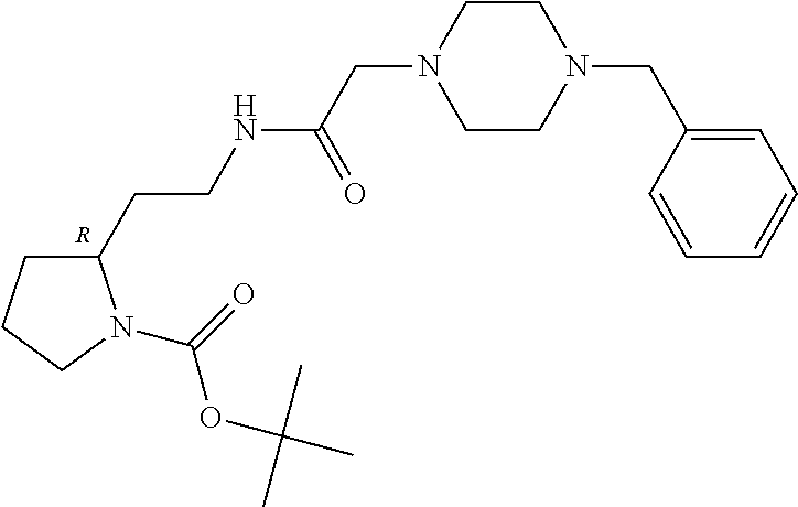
C1(CCNC(CN2CCN(CC3=CC=CC=C3)CC2)=O)CCCN1C(OC(C)(C)C)=O.[R]
